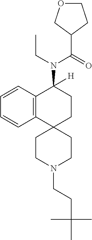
C12=C(C=CC=C1)C(N(C(C1CCOC1)=O)CC)([H])CCC21CCN(CCC(C)(C)C)CC1
